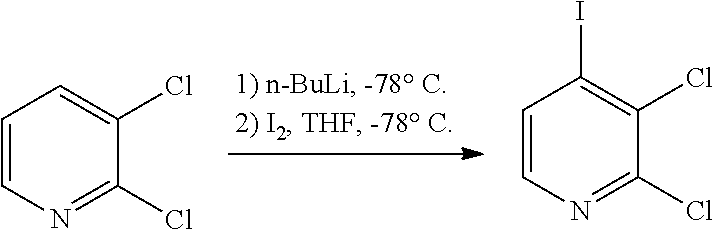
C1=CN=C(Cl)C(Cl)=C1.C1=CN=C(Cl)C(Cl)=C1I
